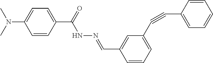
C1=CC(C(NN=CC2=CC(C#CC3=CC=CC=C3)=CC=C2)=O)=CC=C1N(C)C
